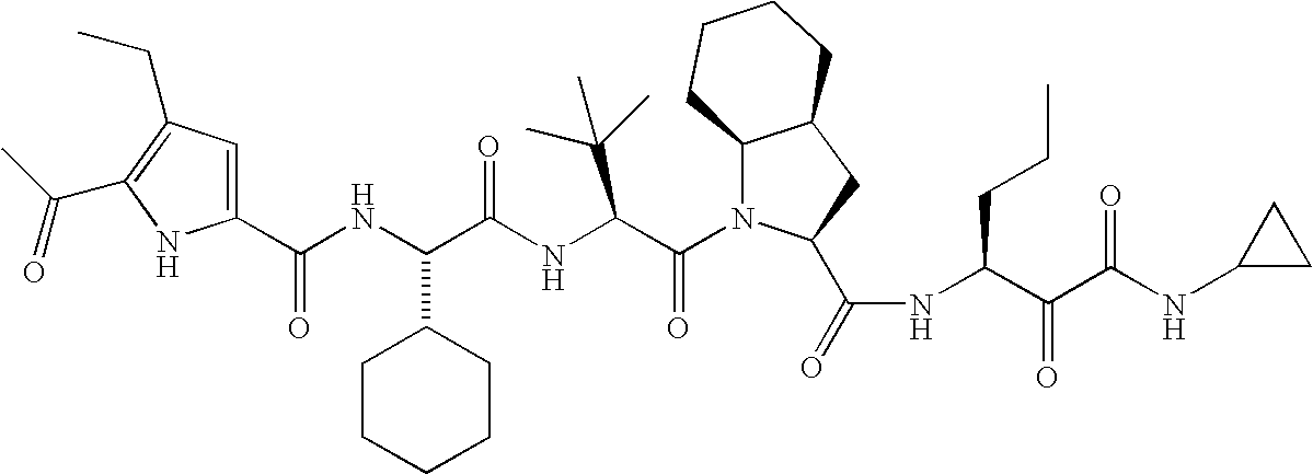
C1(C(NC(C(NC(C(N2C3C(CC2C(=O)NC(C(C(NC2CC2)=O)=O)CCC)CCCC3)=O)C(C)(C)C)=O)C2CCCCC2)=O)=CC(CC)=C(C(C)=O)N1
